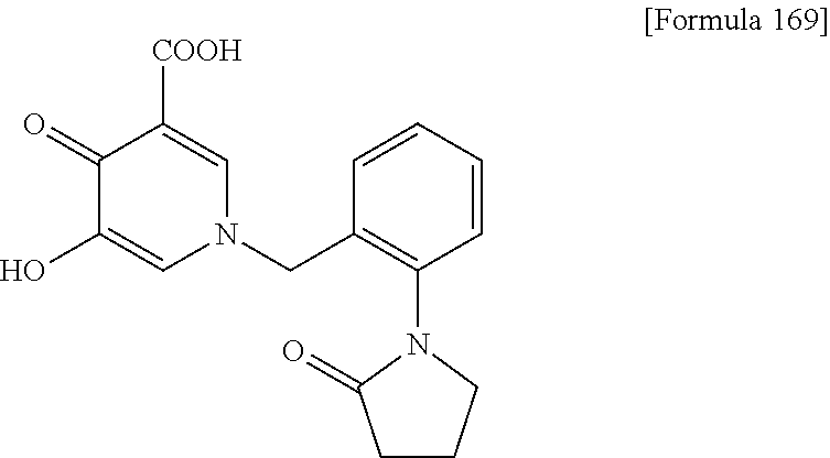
C1(=O)C(O)=CN(CC2=C(N3C(=O)CCC3)C=CC=C2)C=C1[COOH]
